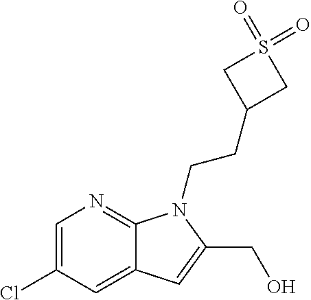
C1(Cl)=CN=C2C(=C1)C=C(CO)N2CCC1CS(=O)(=O)C1
